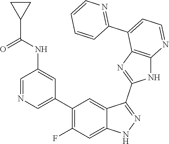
C1=NC=C(C2=C(F)C=C3C(=C2)C(C2=NC4=C(N2)N=CC=C4C2=NC=CC=C2)=NN3)C=C1NC(C1CC1)=O
